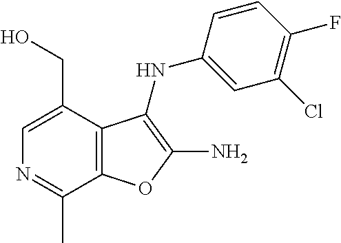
N1=C(C)C2=C(C(CO)=C1)C(NC1=CC(Cl)=C(F)C=C1)=C(N)O2
